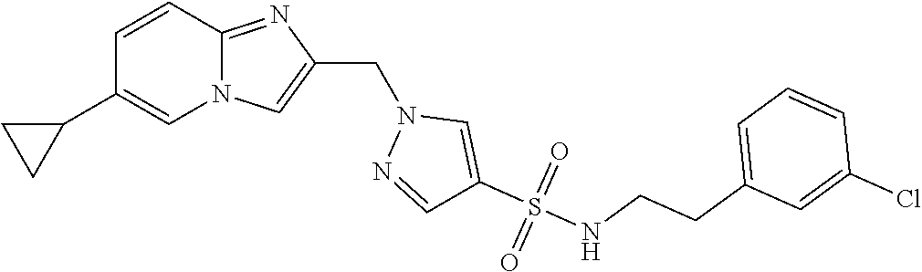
N12C(=NC(CN3N=CC(S(NCCC4=CC=CC(Cl)=C4)(=O)=O)=C3)=C1)C=CC(C1CC1)=C2
